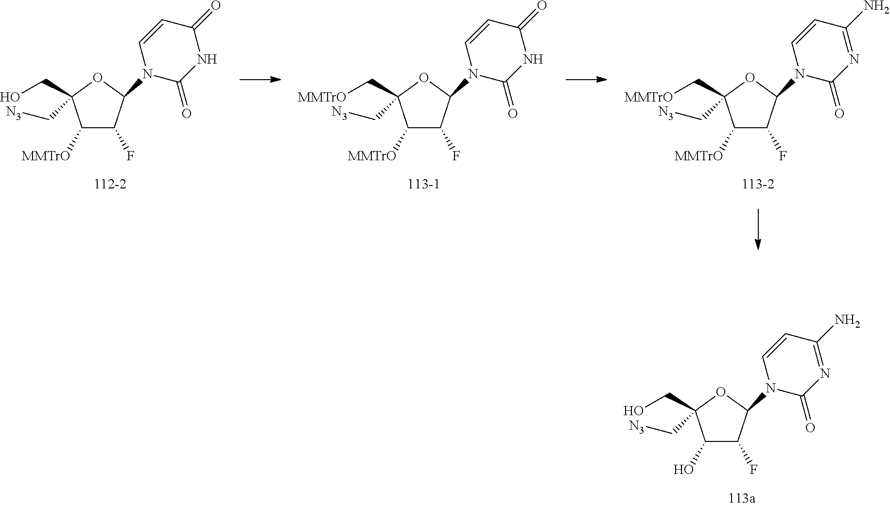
C1([MMTrO])C(F)C(N2C(=O)NC(=O)C=C2)OC1(CO)C[N3].C1([MMTrO])C(F)C(N2C(=O)NC(=O)C=C2)OC1(C[MMTrO])C[N3].C1([MMTrO])C(F)C(N2C(=O)N=C(N)C=C2)OC1(C[MMTrO])C[N3].C1(O)C(F)C(N2C(=O)N=C(N)C=C2)OC1(CO)C[N3]
